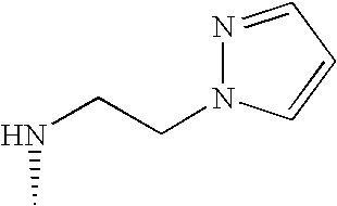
N1=CC=CN1CCNC
